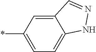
C12=CC(*)=CC=C1NN=C2
